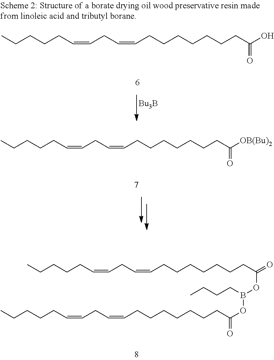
CCCCCC=CCC=CCCCCCCCC([OB(Bu)2])=O.CCCCCC=CCC=CCCCCCCCC(=O)OB(OC(=O)CCCCCCCC=CCC=CCCCCC)CCCC.CCCCCC=CCC=CCCCCCCCC(O)=O.[Bu3B]
